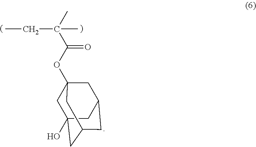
CC(C(OC12CC3(O)CC(CC(C1)C3)C2)=O)(C)CC
